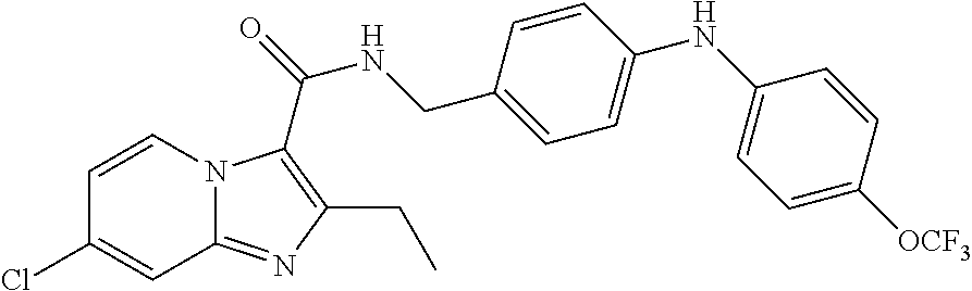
C1=CN2C(=NC(CC)=C2C(=O)NCC2=CC=C(NC3=CC=C([OCF3])C=C3)C=C2)C=C1Cl
